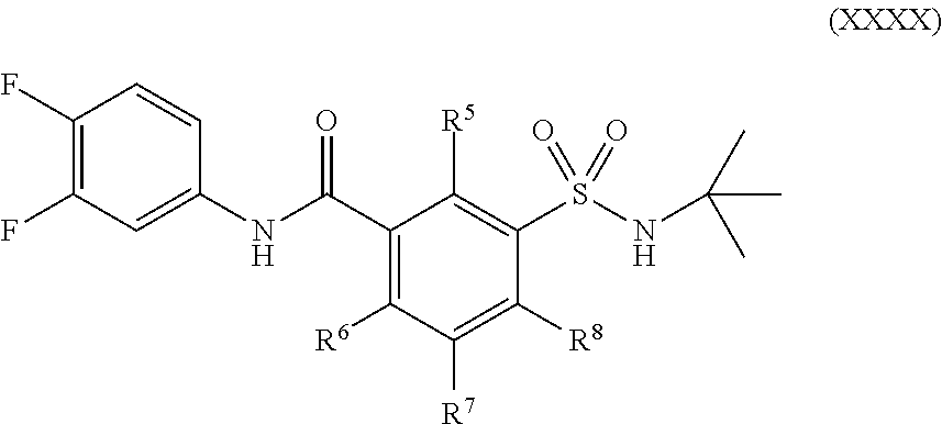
C1(NC(C2=C([R6])C([R7])=C([R8])C(S(NC(C)(C)C)(=O)=O)=C2[R5])=O)=CC(F)=C(F)C=C1
